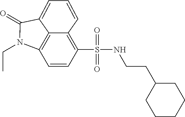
C1=CC(S(NCCC2CCCCC2)(=O)=O)=C2C=CC=C3C(=O)N(CC)C1=C23
